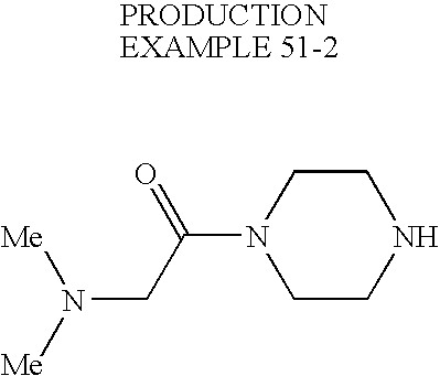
N1(C(CN([Me])[Me])=O)CCNCC1
